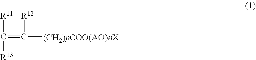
[R11]C([R13])=C([R12])[(CH2)pCOO(AO)nX]
